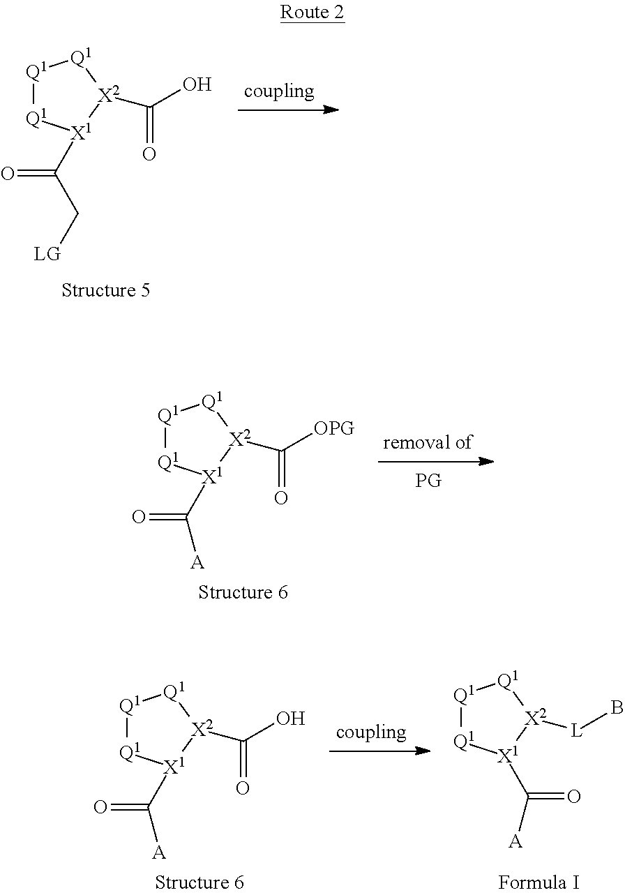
[Q1]1[Q1][X1](C(C[LG])=O)[X2](C(O)=O)[Q1]1.[Q1]1[Q1][X1](C([A])=O)[X2](C([OPG])=O)[Q1]1.[Q1]1[Q1][X1](C(=O)[A])[X2]([L]B)[Q1]1.[Q1]1[Q1][X1](C([A])=O)[X2](C(O)=O)[Q1]1
